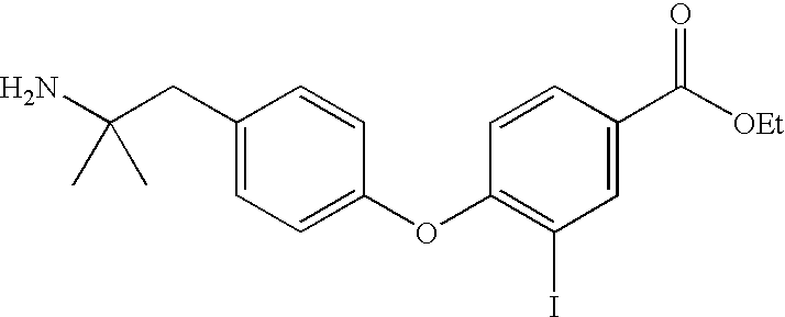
NC(CC1=CC=C(OC2=C(I)C=C(C([OEt])=O)C=C2)C=C1)(C)C
